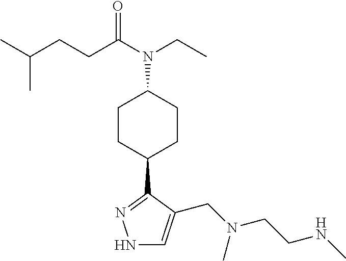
N1C=C(CN(CCNC)C)C(C2CCC(N(CC)C(=O)CCC(C)C)CC2)=N1
